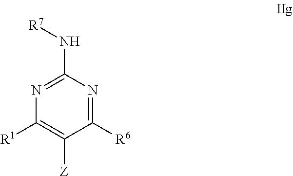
C1([R6])=NC(N[R7])=NC([R1])=C1[Z]
